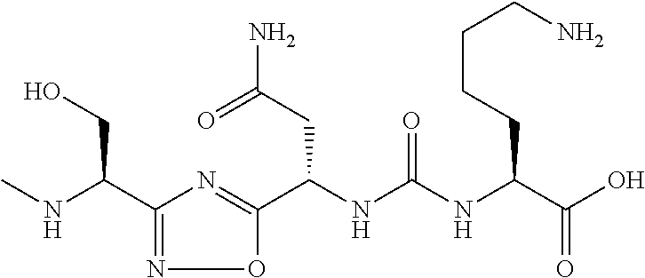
C(NC(NC(C(O)=O)CCCCN)=O)(C1=NC(C(NC)CO)=NO1)CC(N)=O
